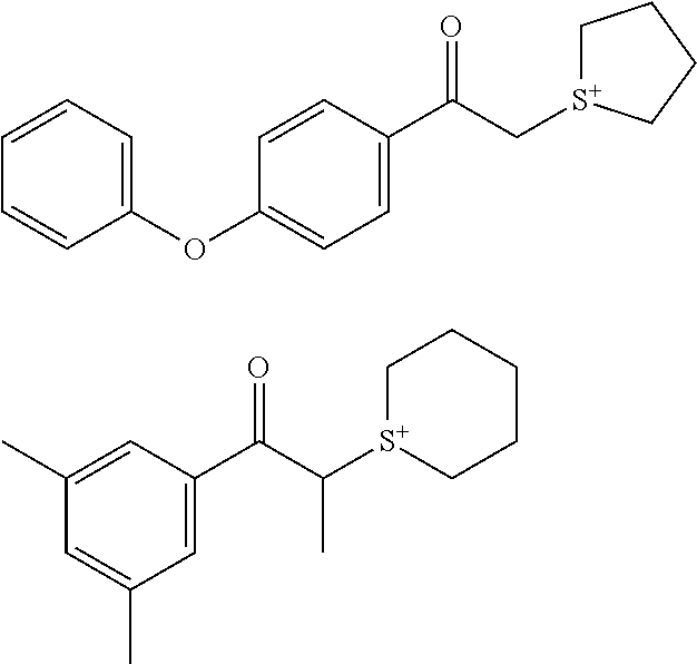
C1=C(C(C[S+]2CCCC2)=O)C=CC(OC2=CC=CC=C2)=C1.C1=C(C(C([S+]2CCCCC2)C)=O)C=C(C)C=C1C
